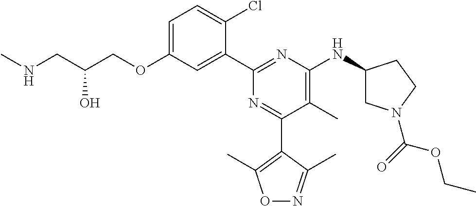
C1=C(OCC(CNC)O)C=C(C2=NC(NC3CN(C(=O)OCC)CC3)=C(C)C(C3=C(C)ON=C3C)=N2)C(Cl)=C1
